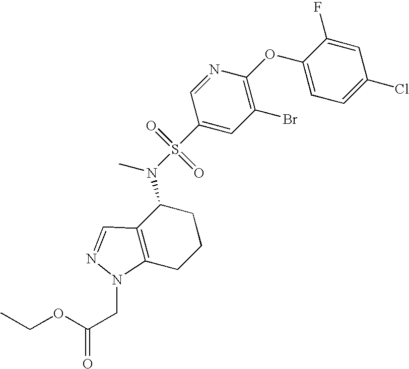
C1(OC2=C(Br)C=C(S(N(C)C3C4=C(CCC3)N(CC(OCC)=O)N=C4)(=O)=O)C=N2)=CC=C(Cl)C=C1F
